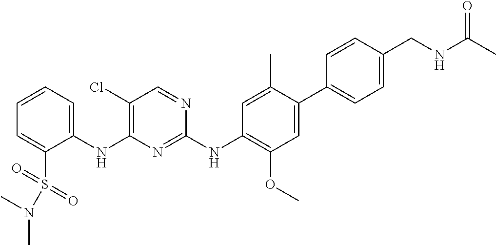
C1(NC2=C(Cl)C=NC(NC3=C(OC)C=C(C4=CC=C(CNC(C)=O)C=C4)C(C)=C3)=N2)=CC=CC=C1S(=O)(=O)N(C)C
